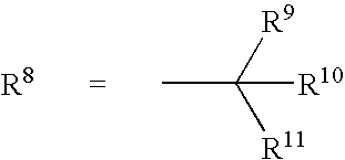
CC([R9])([R11])[R10].[R8]
